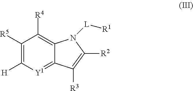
C12=[Y1]C([H])=C([R5])C([R4])=C1N([L][R1])C([R2])=C2[R3]
